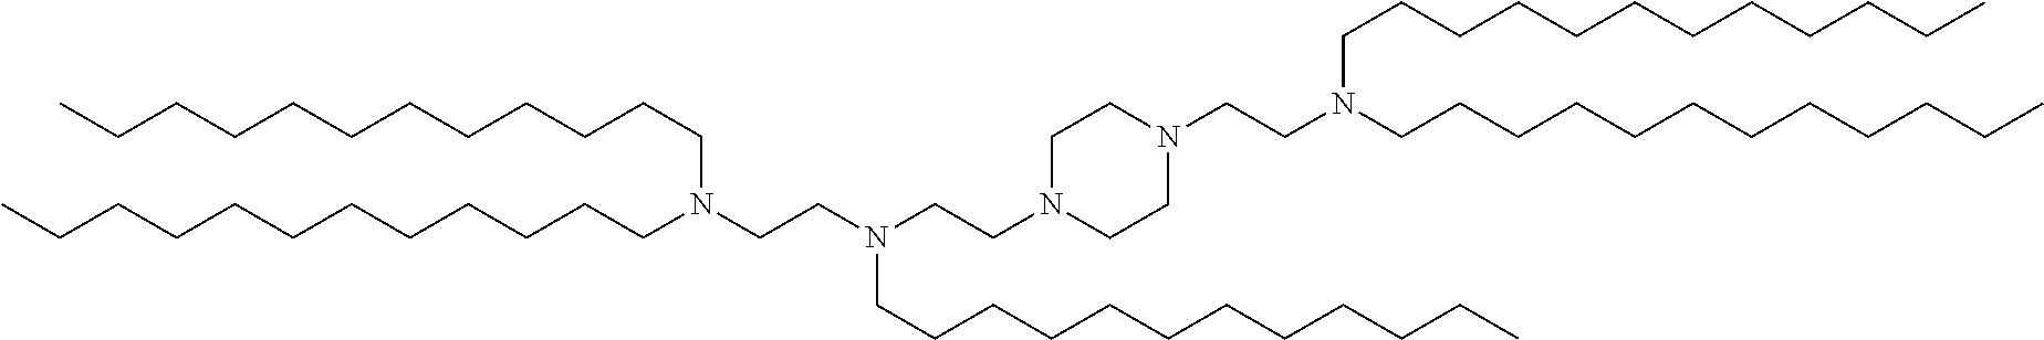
C1CN(CCN(CCN(CCCCCCCCCCCC)CCCCCCCCCCCC)CCCCCCCCCCCC)CCN1CCN(CCCCCCCCCCCC)CCCCCCCCCCCC
